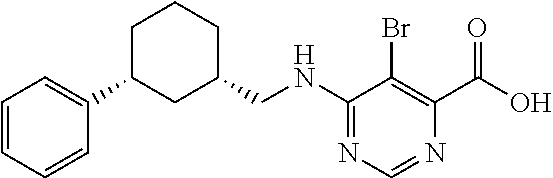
N(C1=NC=NC(C(O)=O)=C1Br)CC1CCCC(C2=CC=CC=C2)C1
